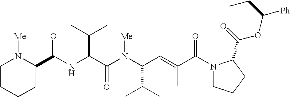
N(C(C(N(C(C(C)C)C=C(C)C(N1CCCC1C(=O)OC([Ph])CC)=O)[Me])=O)C(C)C)C(=O)C1N([Me])CCCC1
